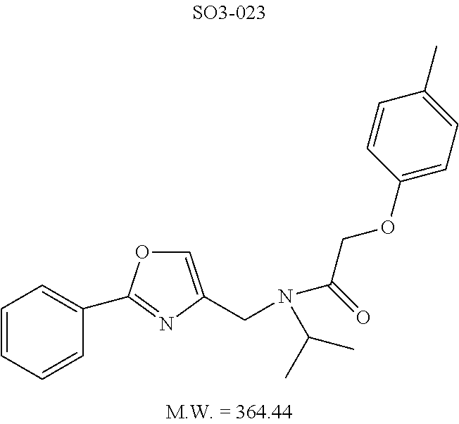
C1=C(CN(C(COC2=CC=C(C)C=C2)=O)C(C)C)N=C(C2=CC=CC=C2)O1
